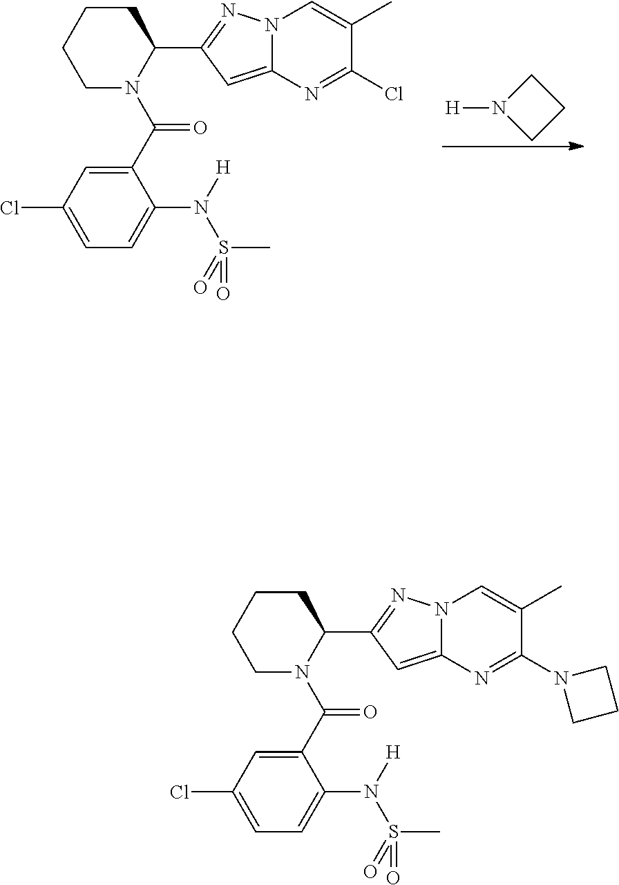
C1N([H])CC1.C1N(C(C2=CC(Cl)=CC=C2N([H])S(=O)(C)=O)=O)C(C2=NN3C(=C2)N=C(Cl)C(C)=C3)CCC1.C1N(C(C2=CC(Cl)=CC=C2N([H])S(=O)(C)=O)=O)C(C2=NN3C(=C2)N=C(N2CCC2)C(C)=C3)CCC1
